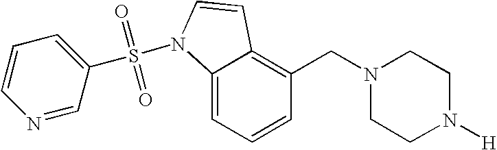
C1=CC=C2C(=C1CN1CCN([H])CC1)C=CN2S(=O)(=O)C1=CC=CN=C1
